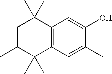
C12=C(C=C(C)C(O)=C1)C(C)(C)C(C)CC2(C)C
